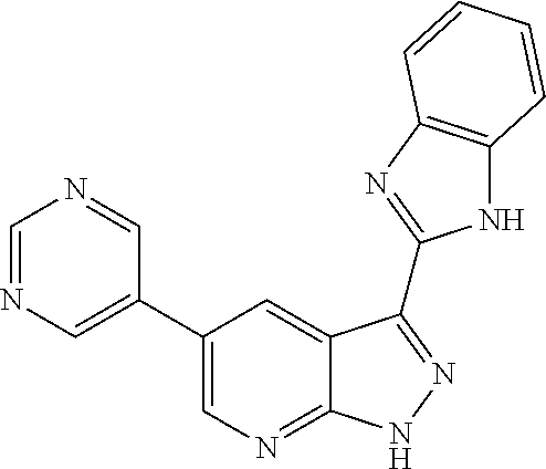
C1=NC=C(C2=CN=C3C(=C2)C(C2=NC4=C(N2)C=CC=C4)=NN3)C=N1
